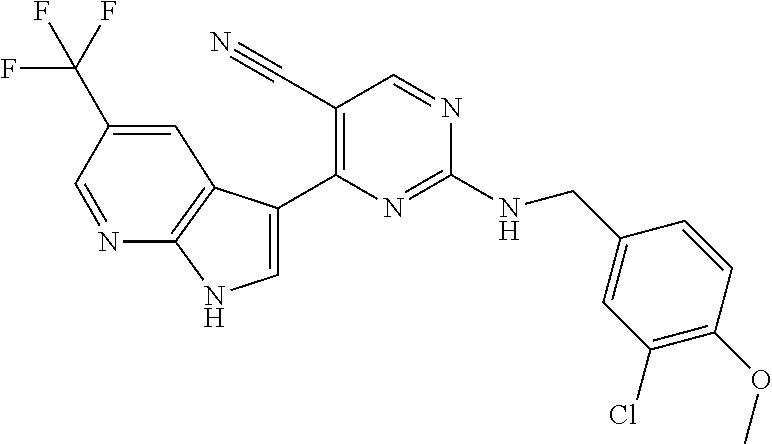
C(NC1=NC(C2=CNC3=C2C=C(C(F)(F)F)C=N3)=C(C#N)C=N1)C1=CC(Cl)=C(OC)C=C1
